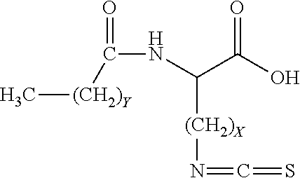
C[(CH2)Y]C(=O)NC(C(O)=O)[(CH2)X]N=C=S
